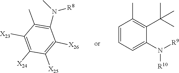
C1([X23])=C([X24])C([X25])=C([X26])C(N(C)[R8])=C1C.C1=CC=C(N([R9])[R10])C(C(C)(C)C)=C1C
